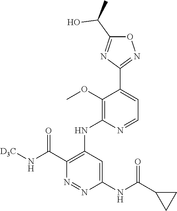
O1C(C(O)C)=NC(C2=CC=NC(NC3=C(C(N[D3C])=O)N=NC(NC(C4CC4)=O)=C3)=C2OC)=N1
